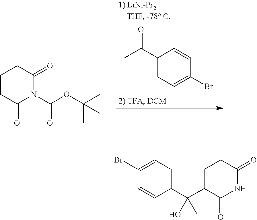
C1C(=O)N(C(OC(C)(C)C)=O)C(=O)CC1.C1(C(C)=O)=CC=C(Br)C=C1.C1(C(C2=CC=C(Br)C=C2)(O)C)C(=O)NC(=O)CC1
